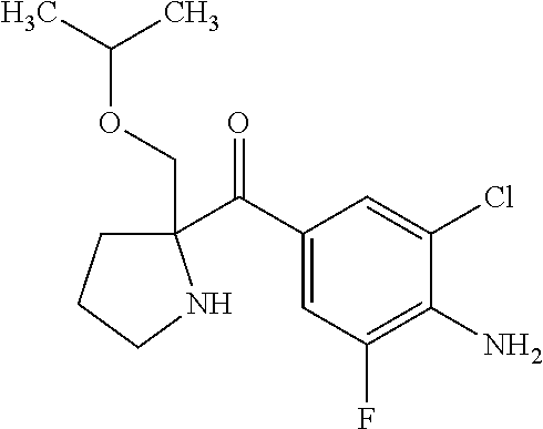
C1(C(C2=CC(F)=C(N)C(Cl)=C2)=O)(COC(C)C)CCCN1
